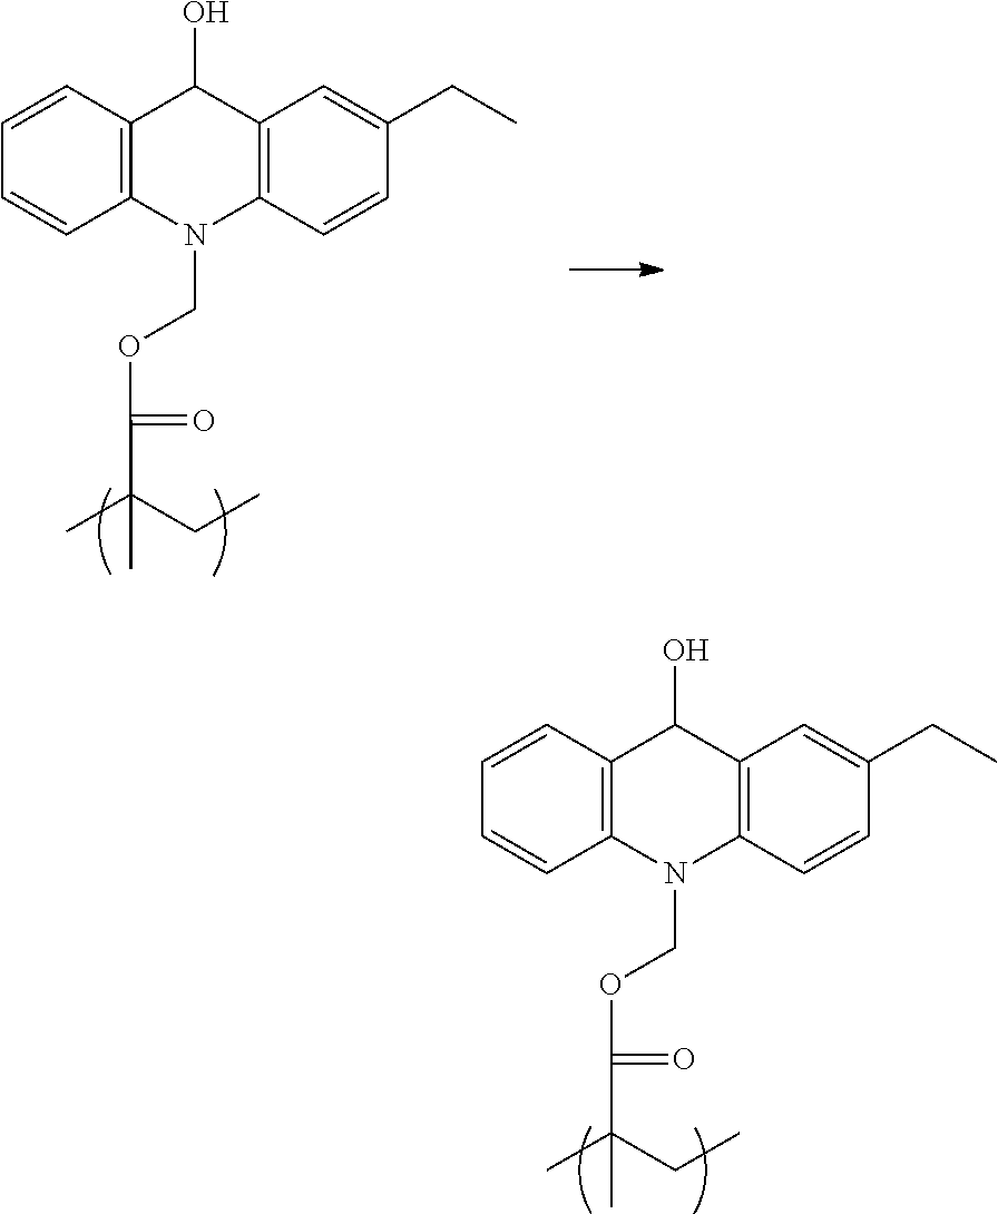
C1=CC=CC2=C1C(O)C1=C(N2COC(=O)C(C)(CC)C)C=CC(CC)=C1.C1=CC=CC2=C1C(O)C1=C(N2COC(=O)C(C)(CC)C)C=CC(CC)=C1
